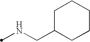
N(CC1CCCCC1)C
